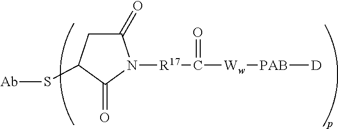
C1(=O)CC(S[Ab])C(=O)N1[R17]C([Ww][PAB][D])=O
